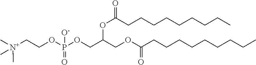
O(C(COC(CCCCCCCCC)=O)COP(OCC[N+](C)(C)C)([O-])=O)C(CCCCCCCCC)=O
